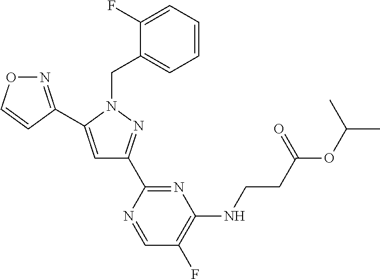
N1=C(C2=CC(C3=NC(NCCC(OC(C)C)=O)=C(F)C=N3)=NN2CC2=CC=CC=C2F)C=CO1
